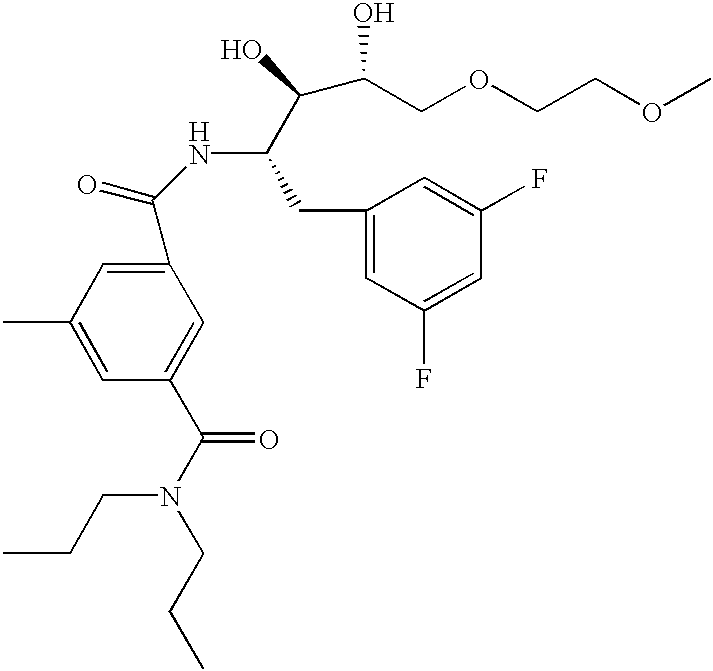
C1(C(NC(C(O)C(O)COCCOC)CC2=CC(F)=CC(F)=C2)=O)=CC(C)=CC(C(N(CCC)CCC)=O)=C1
